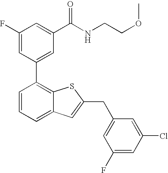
C1(F)=CC(C2=C3C(=CC=C2)C=C(CC2=CC(F)=CC(Cl)=C2)S3)=CC(C(NCCOC)=O)=C1
